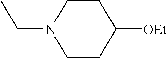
CCN1CCC([OEt])CC1
